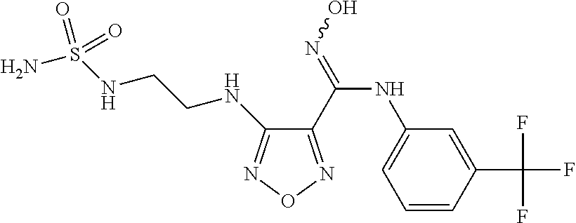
C1(C(=NO)NC2=CC=CC(C(F)(F)F)=C2)=NON=C1NCCNS(N)(=O)=O
